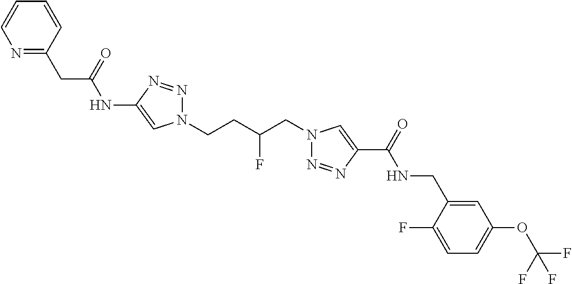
C1(NC(CC2=NC=CC=C2)=O)=CN(CCC(CN2N=NC(C(=O)NCC3=CC(OC(F)(F)F)=CC=C3F)=C2)F)N=N1
